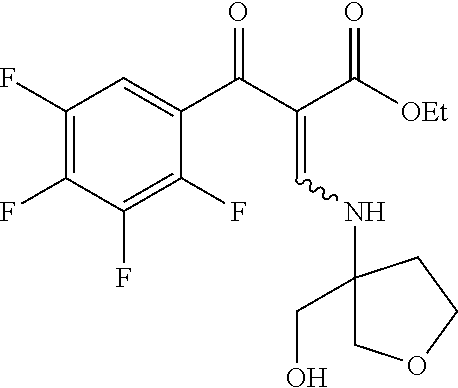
C1(F)=C(F)C(F)=C(F)C(C(C(=CNC2(CO)COCC2)C([OEt])=O)=O)=C1
